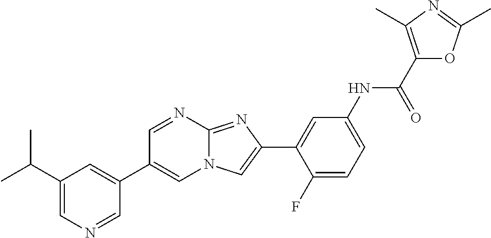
C1=NC2=NC(C3=CC(NC(C4=C(C)N=C(C)O4)=O)=CC=C3F)=CN2C=C1C1=CC(C(C)C)=CN=C1
